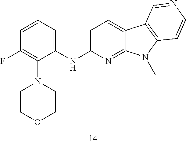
C1=C(NC2=CC=CC(F)=C2N2CCOCC2)N=C2C(=C1)C1=C(N2C)C=CN=C1
